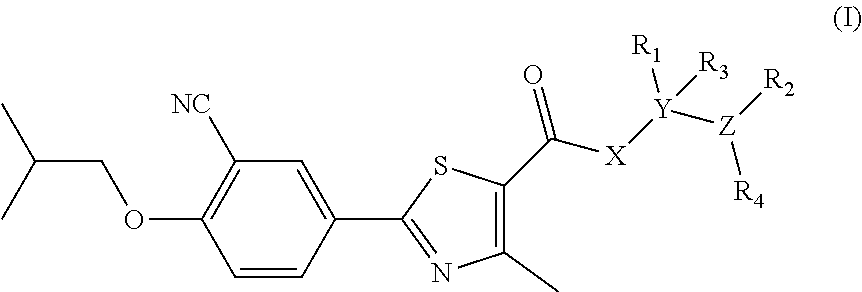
C1=C(C2=NC(C)=C(C([X][Y]([Z]([R2])[R4])([R1])[R3])=O)S2)C=CC(OCC(C)C)=C1[NC]
